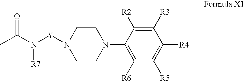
C1([R2])=C([R3])C([R4])=C([R5])C([R6])=C1N1CCN([Y]N(C(C)=O)[R7])CC1
